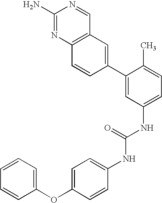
C1(N)=NC2=C(C=N1)C=C(C1=CC(NC(=O)NC3=CC=C(OC4=CC=CC=C4)C=C3)=CC=C1C)C=C2
